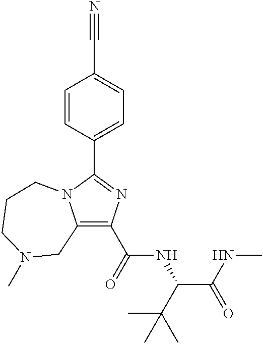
C1(C(=O)NC(C(NC)=O)C(C)(C)C)=C2N(C(C3=CC=C(C#N)C=C3)=N1)CCCN(C)C2
